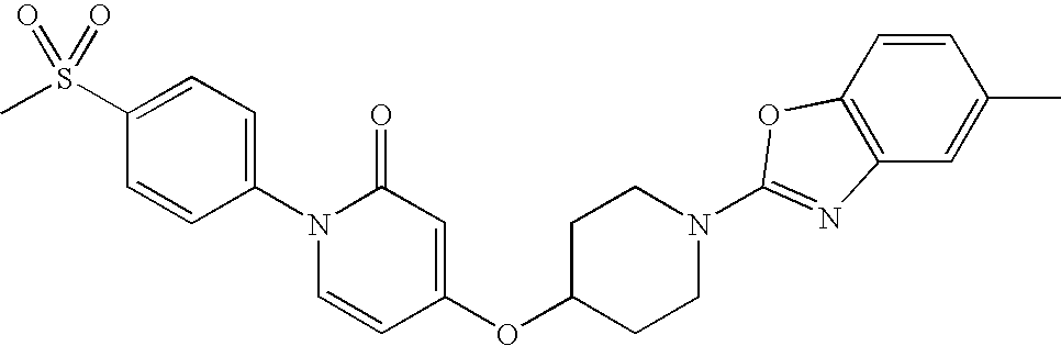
C1(S(C)(=O)=O)=CC=C(N2C=CC(OC3CCN(C4=NC5=C(C=CC(C)=C5)O4)CC3)=CC2=O)C=C1
